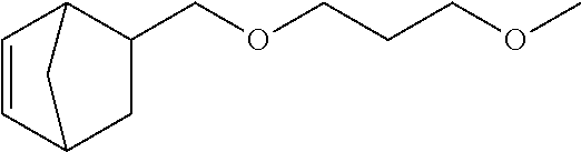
C1=CC2CC(COCCCOC)C1C2
